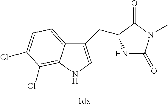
C12=CC=C(Cl)C(Cl)=C1NC=C2CC1NC(=O)N(C)C1=O.[1da]
